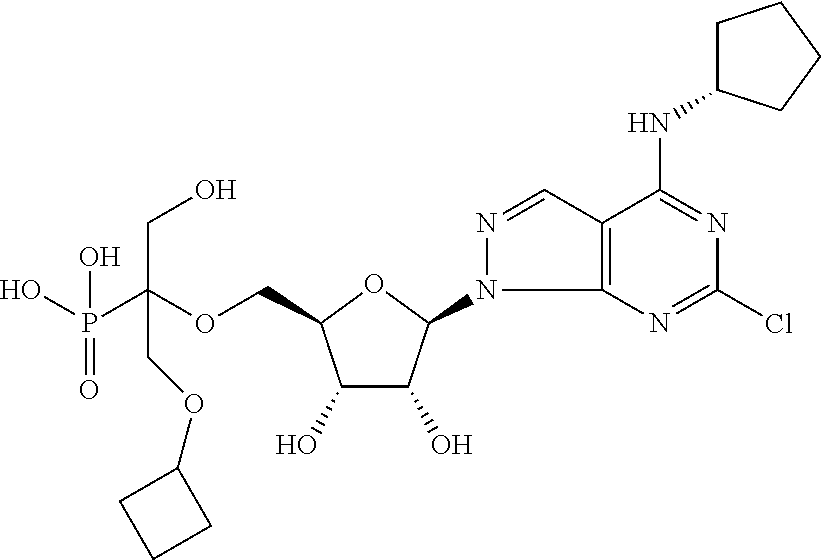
OP(C(OCC1C(O)C(O)C(N2C3=C(C=N2)C(NC2CCCC2)=NC(Cl)=N3)O1)(CO)COC1CCC1)(=O)O
